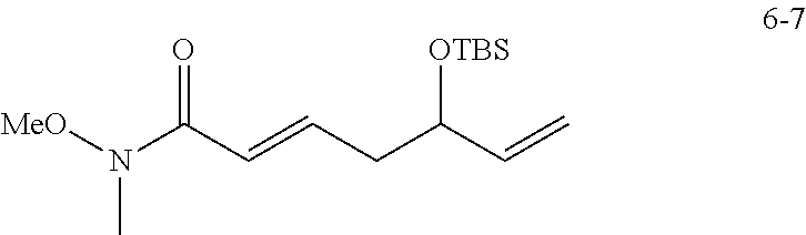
[MeO]N(C(C=CCC(C=C)[OTBS])=O)C
